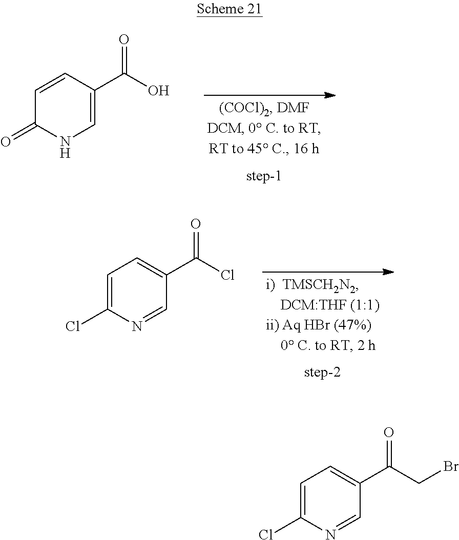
C1=C(C(O)=O)C=CC(=O)N1.C1=C(Cl)N=CC(C(Cl)=O)=C1.C1=C(Cl)N=CC(C(CBr)=O)=C1
